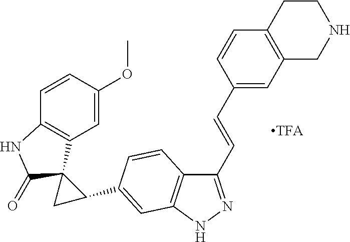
C12=C(C=C(OC)C=C1)C1(C(=O)N2)CC1C1=CC2=C(C(C=CC3=CC4=C(C=C3)CCNC4)=NN2)C=C1
